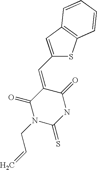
C1(C=C2C(=O)N(CC=C)C(=S)NC2=O)=CC2=C(S1)C=CC=C2
